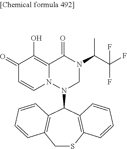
C1(=O)C=CN2C(=C1O)C(=O)N(C(C(F)(F)F)C)CN2C1C2=C(CSC3=C1C=CC=C3)C=CC=C2
